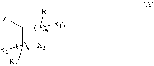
C1([R2])([R2])[X2]C([R1])([R1])C1[Z1]
